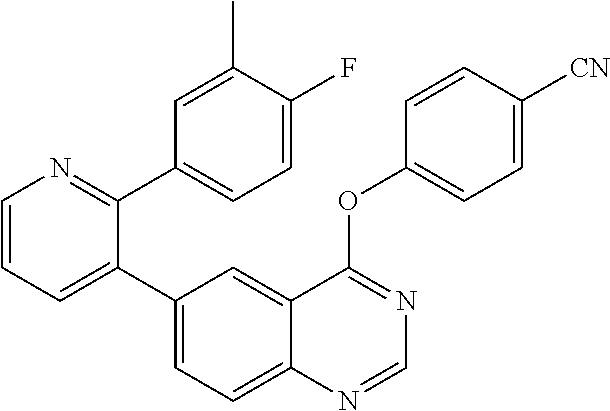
C1=CN=C(C2=CC=C(F)C(C)=C2)C(C2=CC=C3C(=C2)C(OC2=CC=C([CN])C=C2)=NC=N3)=C1
